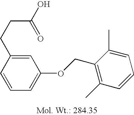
C1=C(CCC(O)=O)C=CC=C1OCC1=C(C)C=CC=C1C
